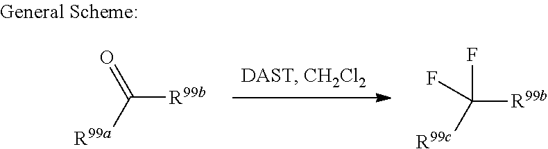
C([R99b])([R99a])=O.C([R99b])([R99c])(F)F
